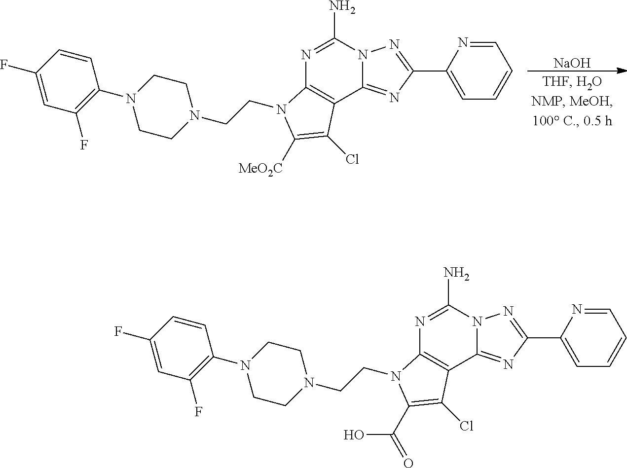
[NaOH].N1=C(N)N2C(=NC(C3=CC=CC=N3)=N2)C2=C1N(CCN1CCN(C3=C(F)C=C(F)C=C3)CC1)C([MeO2C])=C2Cl.N1=C(N)N2C(=NC(C3=CC=CC=N3)=N2)C2=C1N(CCN1CCN(C3=C(F)C=C(F)C=C3)CC1)C(C(=O)O)=C2Cl
